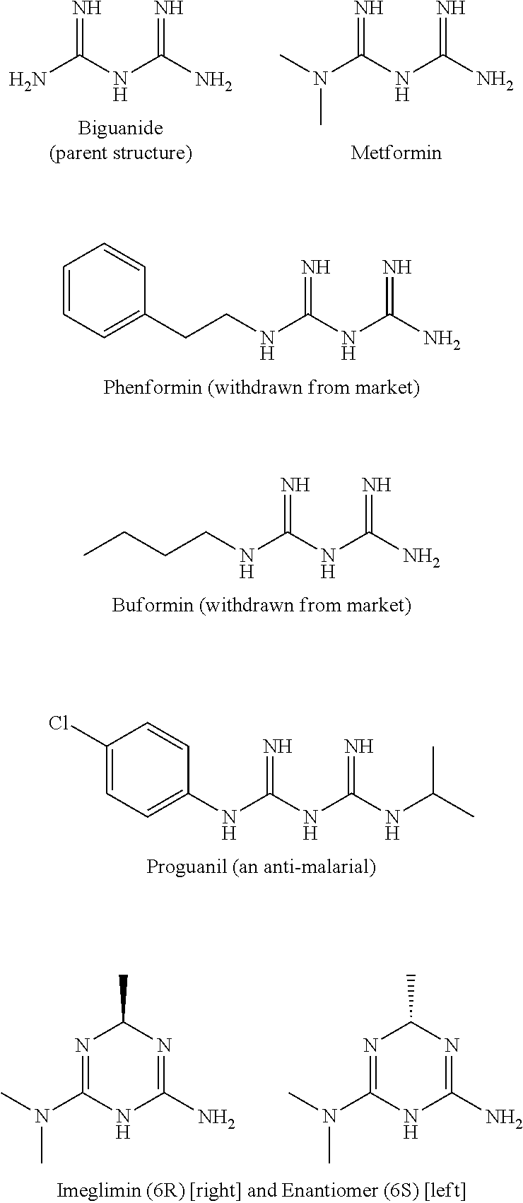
C1=CC=C(CCNC(NC(N)=N)=N)C=C1.CCCCNC(NC(N)=N)=N.C1(Cl)=CC=C(NC(NC(NC(C)C)=N)=N)C=C1.N1=C(N(C)C)NC(N)=NC1C.N1=C(N(C)C)NC(N)=NC1C.NC(NC(N)=N)=N.N(C(NC(N)=N)=N)(C)C
